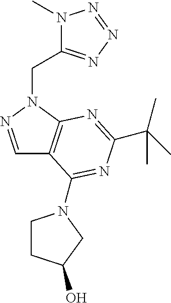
N1(C)C(CN2C3=C(C=N2)C(N2CCC(O)C2)=NC(C(C)(C)C)=N3)=NN=N1
